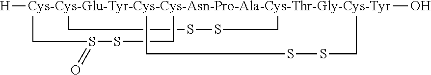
[H][Cys-Cys-Glu-Tyr-Cys-Cys-Asn-Pro-Ala-Cys-Thr-Gly-Cys-Tyr]123(O)(CSSC1)(CS(=O)SC2)CSSC3
